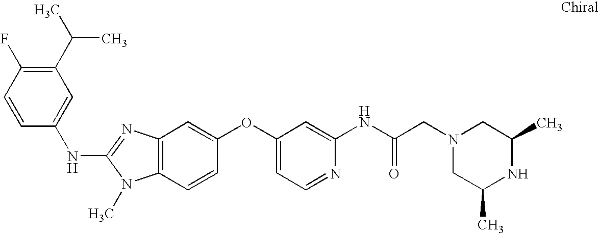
C1(C(C)C)=C(F)C=CC(NC2=NC3=C(N2C)C=CC(OC2=CC=NC(NC(CN4CC(C)NC(C)C4)=O)=C2)=C3)=C1
